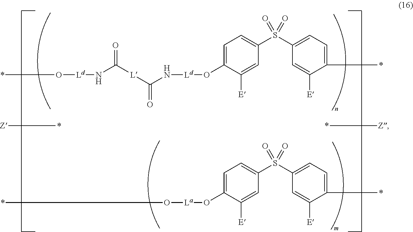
*O[Ld]NC([L]C(N[Ld]OC1=CC=C(S(C2=CC=C(*)C([E])=C2)(=O)=O)C=C1[E])=O)=O.*[Z].[Z]*.O([La]OC1=CC=C(S(C2=CC=C(*)C([E])=C2)(=O)=O)C=C1[E])*
